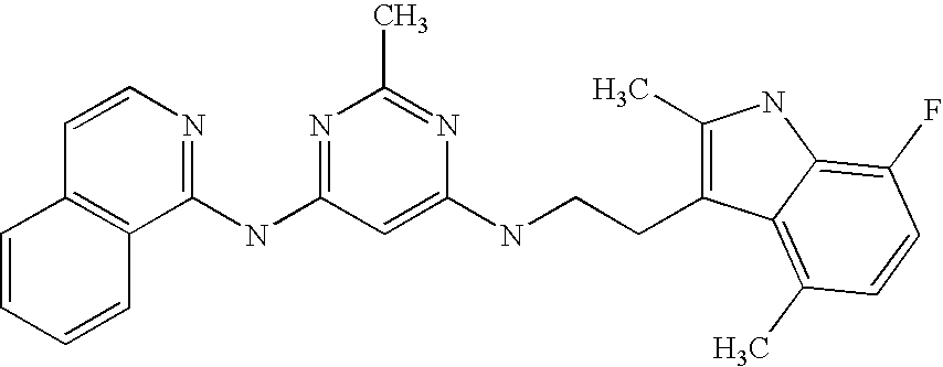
C1(NC2=NC(C)=NC(NCCC3=C(C)NC4=C(F)C=CC(C)=C34)=C2)=NC=CC2=C1C=CC=C2
